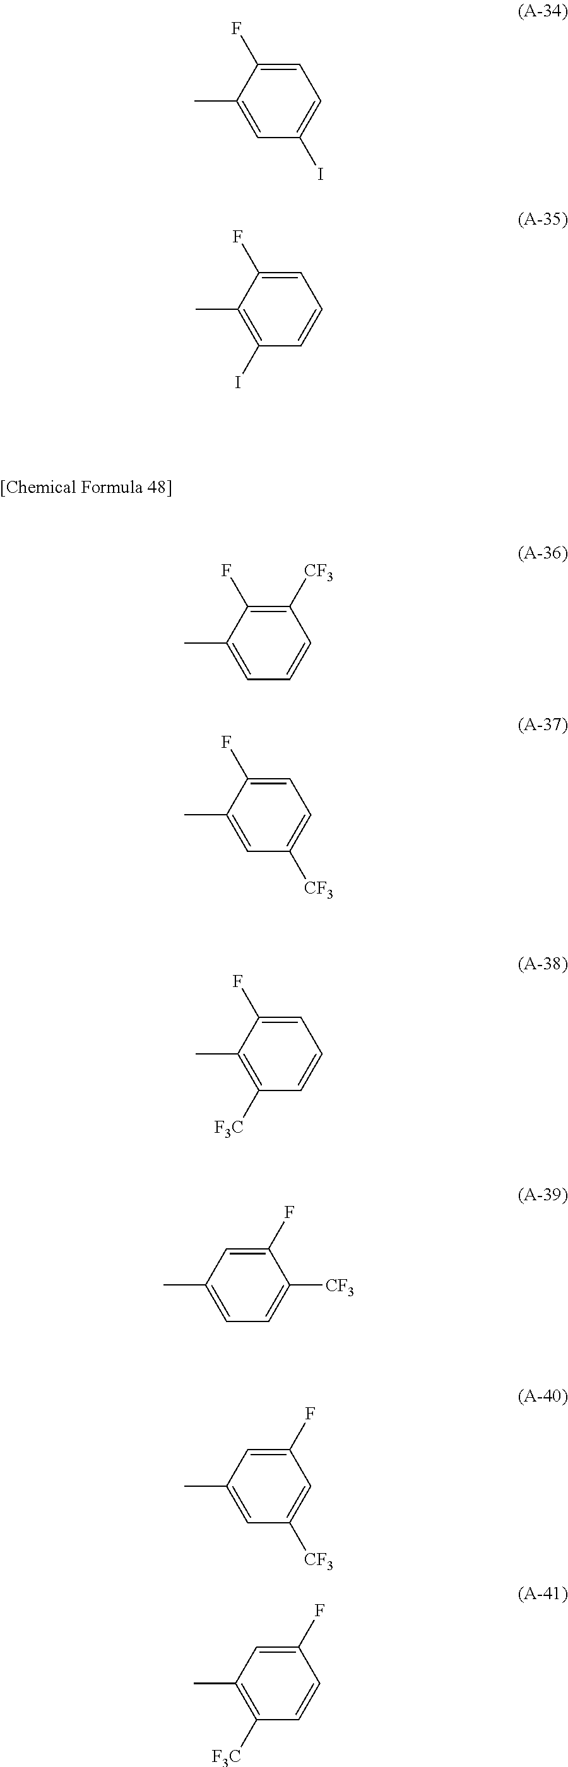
C1=C(F)C(C)=CC(I)=C1.C1=C(F)C(C)=C(I)C=C1.C1([CF3])=C(F)C(C)=CC=C1.C1=C(F)C(C)=CC([CF3])=C1.C1=C(F)C(C)=C([F3C])C=C1.C1(F)=CC(C)=CC=C1[CF3].C1(F)=CC(C)=CC([CF3])=C1.C1(F)=CC(C)=C([F3C])C=C1
